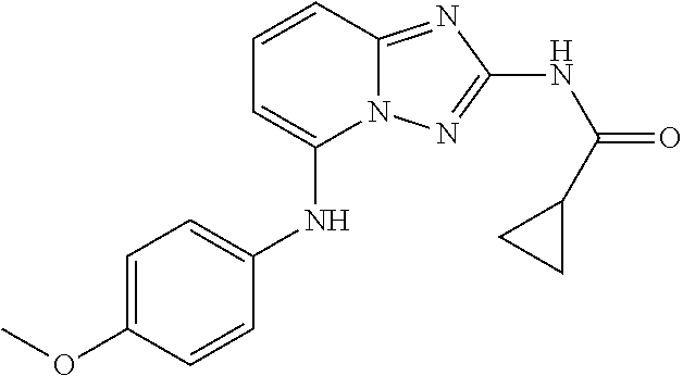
C1=CC2=NC(NC(C3CC3)=O)=NN2C(NC2=CC=C(OC)C=C2)=C1
